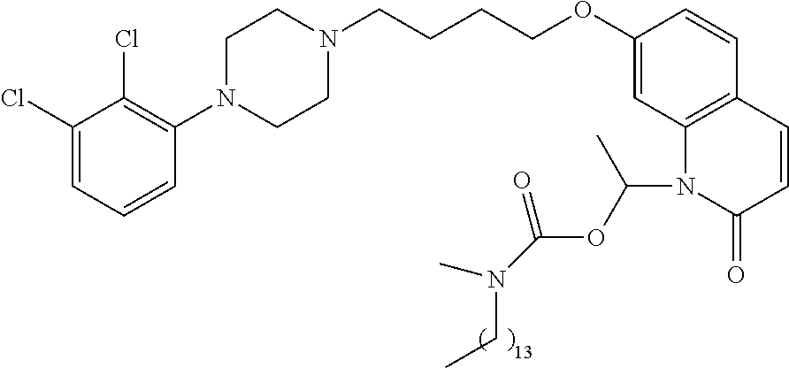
C1(Cl)=CC=CC(N2CCN(CCCCOC3=CC4=C(C=C3)C=CC(=O)N4C(C)OC(=O)N(C)CC)CC2)=C1Cl
